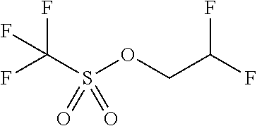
O(S(C(F)(F)F)(=O)=O)CC(F)F
